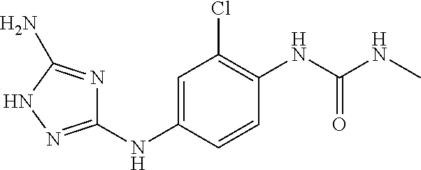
N(C1=CC(Cl)=C(NC(NC)=O)C=C1)C1=NNC(N)=N1
